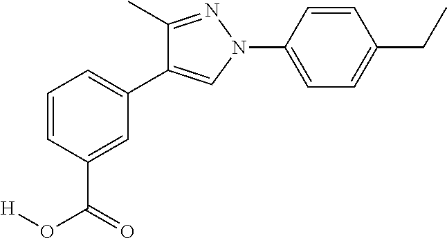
C1=CC(C(=O)O[H])=CC(C2=CN(C3=CC=C(CC)C=C3)N=C2C)=C1
